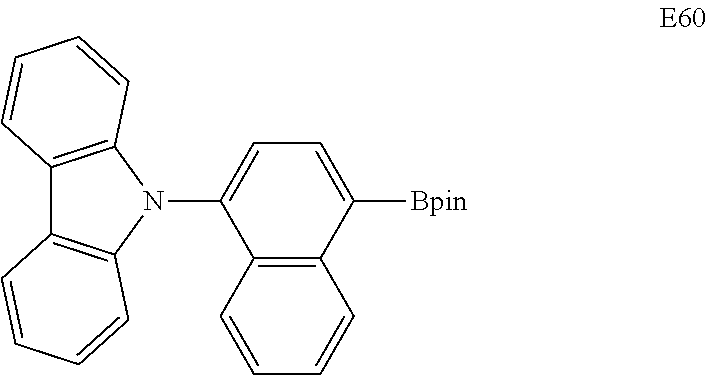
C1([Bpin])=CC=C(N2C3=C(C4=C2C=CC=C4)C=CC=C3)C2=C1C=CC=C2
